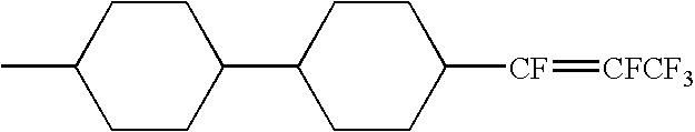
CC1CCC(C2CCC([CF]=[CFCF3])CC2)CC1
